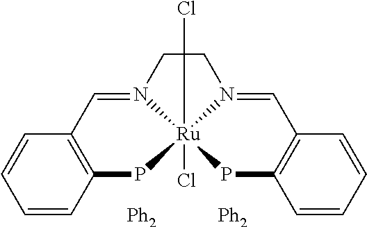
C12=C(C=CC=C1)P[Ru]134(Cl)N(=C2)CC1(Cl)CN3=CC1=C(C=CC=C1)P4.[Ph2].[Ph2]
